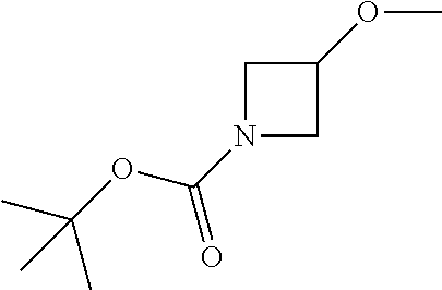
C1(OC)CN(C(OC(C)(C)C)=O)C1
